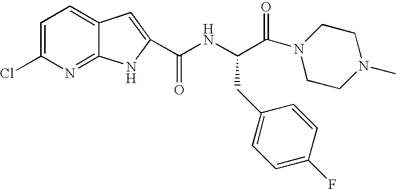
C1=C(Cl)N=C2C(=C1)C=C(C(NC(C(=O)N1CCN(C)CC1)CC1=CC=C(F)C=C1)=O)N2
